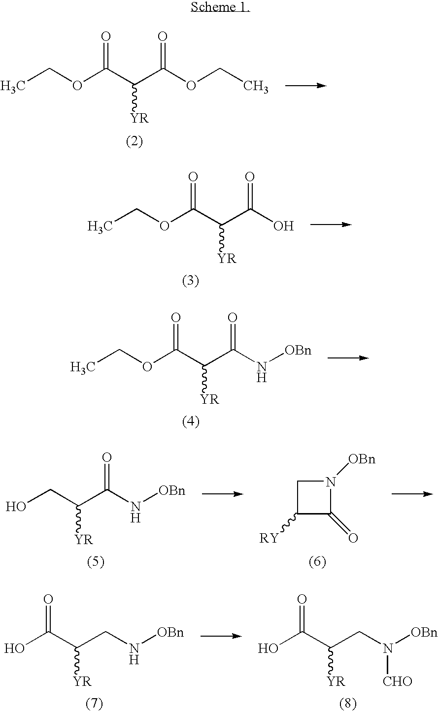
CCOC(C(C(OCC)=O)[YR])=O.O(C(C(C(O)=O)[YR])=O)CC.O(C(C(C(N[OBn])=O)[YR])=O)CC.OCC(C(N[OBn])=O)[YR].C1C([RY])C(=O)N1[OBn].OC(C(CN[OBn])[YR])=O.OC(C(CN([OBn])[CHO])[YR])=O
